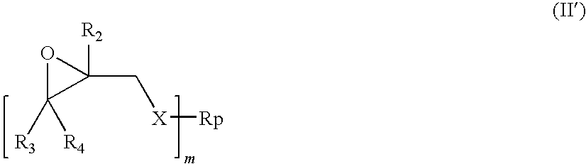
C1([R4])([R3])C(C[X][Rp])([R2])O1
